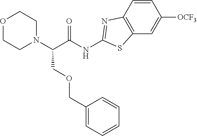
N1(C(COCC2=CC=CC=C2)C(NC2=NC3=C(C=C([OCF3])C=C3)S2)=O)CCOCC1
